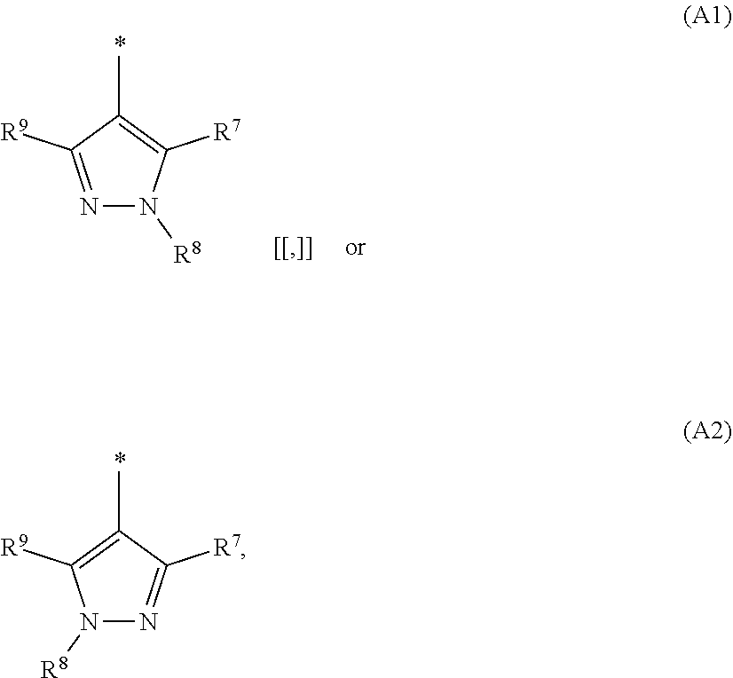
N1=C([R9])C(C)=C([R7])N1[R8].N1([R8])N=C([R7])C(C)=C1[R9]
